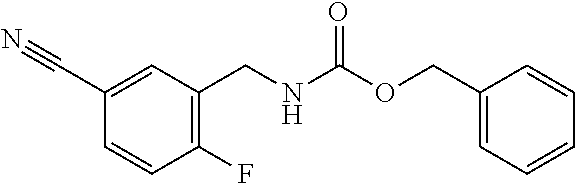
C1=CC(F)=C(CNC(OCC2=CC=CC=C2)=O)C=C1C#N
